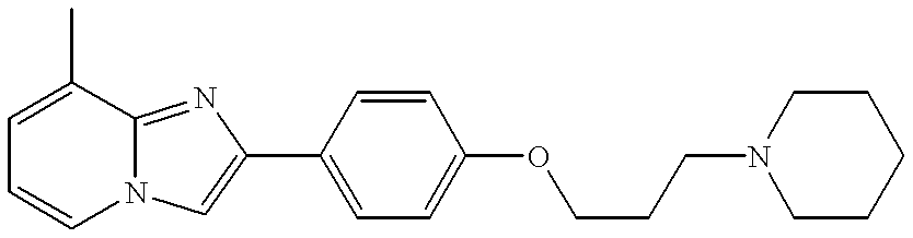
C1=CN2C(=NC(C3=CC=C(OCCCN4CCCCC4)C=C3)=C2)C(C)=C1
